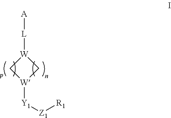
C1[W]([Y1][Z1][R1])C[W]1[L][A]
